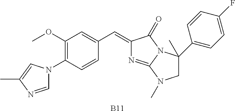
C1=NC(C)=CN1C1=C(OC)C=C(C=C2N=C3N(C2=O)C(C2=CC=C(F)C=C2)(C)CN3C)C=C1.[B11]
